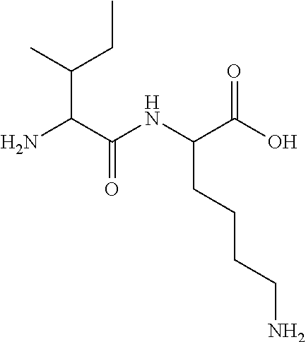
C(CC(NC(C(N)C(CC)C)=O)C(O)=O)CCN
